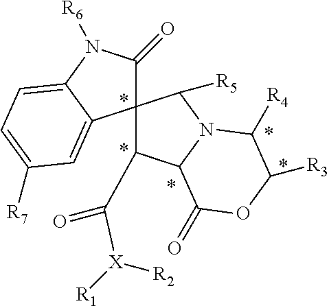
C1(=O)C2(C3=CC([R7])=CC=C3N1[R6])C(C(=O)[X]([R1])[R2])C1N(C2[R5])C([R4])C([R3])OC1=O
